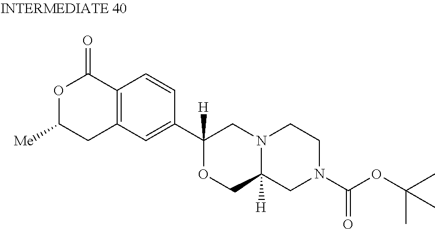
C12=C(C=C(C3([H])OCC4([H])N(C3)CCN(C(OC(C)(C)C)=O)C4)C=C1)CC([Me])OC2=O
